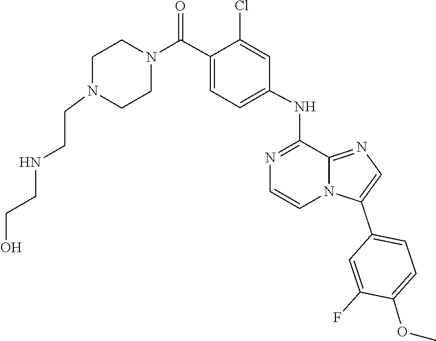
C1=C(C(N2CCN(CCNCCO)CC2)=O)C(Cl)=CC(NC2=NC=CN3C2=NC=C3C2=CC=C(OC)C(F)=C2)=C1
